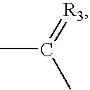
CC(=[R3])C
